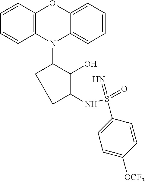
N1(C2CCC(NS(=O)(=N)C3=CC=C([OCF3])C=C3)C2O)C2=C(C=CC=C2)OC2=CC=CC=C12
